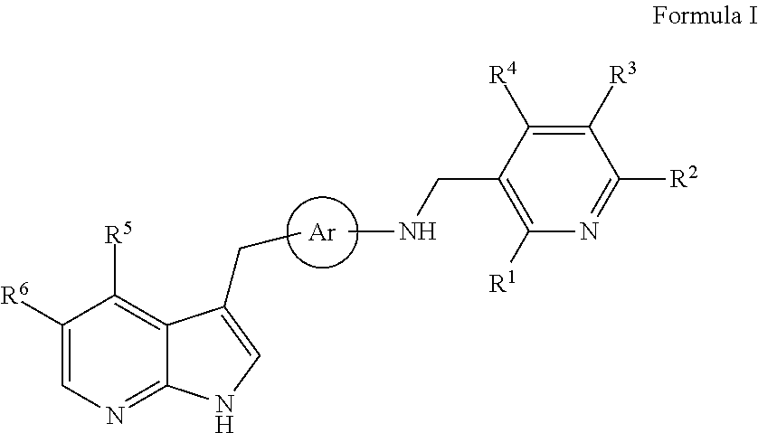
[Ar].C1([R6])=CN=C2C(=C1[R5])C(CC)=CN2.C(C1=C([R1])N=C([R2])C([R3])=C1[R4])NC
